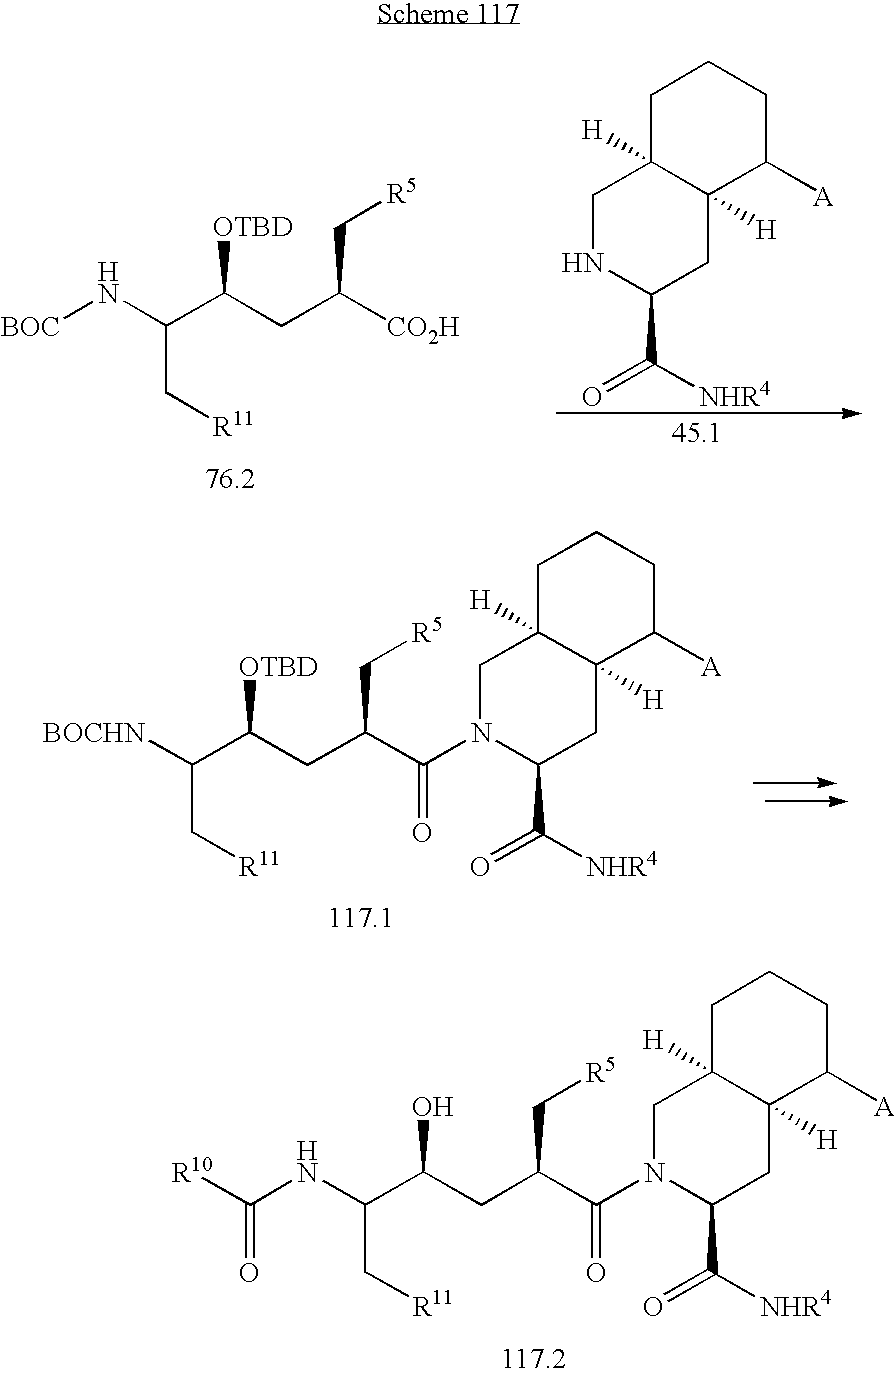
[BOCHN]C(C[R11])C(CC(C(N1C(C(=O)[NHR4])CC2([H])C([H])(C1)CCCC2[A])=O)C[R5])[OTBD].[BOC]NC(C[R11])C(CC(C[R5])[CO2H])[OTBD].C1C2([H])C([H])(C([A])CC1)CC(C(=O)[NHR4])NC2.N(C(C[R11])C(CC(C(N1C(C(=O)[NHR4])CC2([H])C([H])(C1)CCCC2[A])=O)C[R5])O)C([R10])=O
